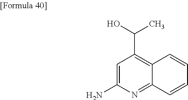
C1=C(N)N=C2C(=C1C(O)C)C=CC=C2
